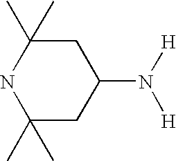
C1(C)(C)CC(N([H])[H])CC(C)(C)N1
